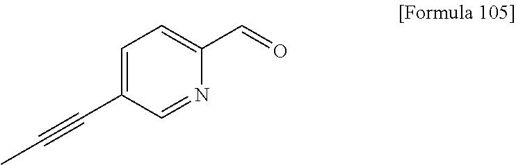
C1=C(C#CC)C=NC(C=O)=C1
